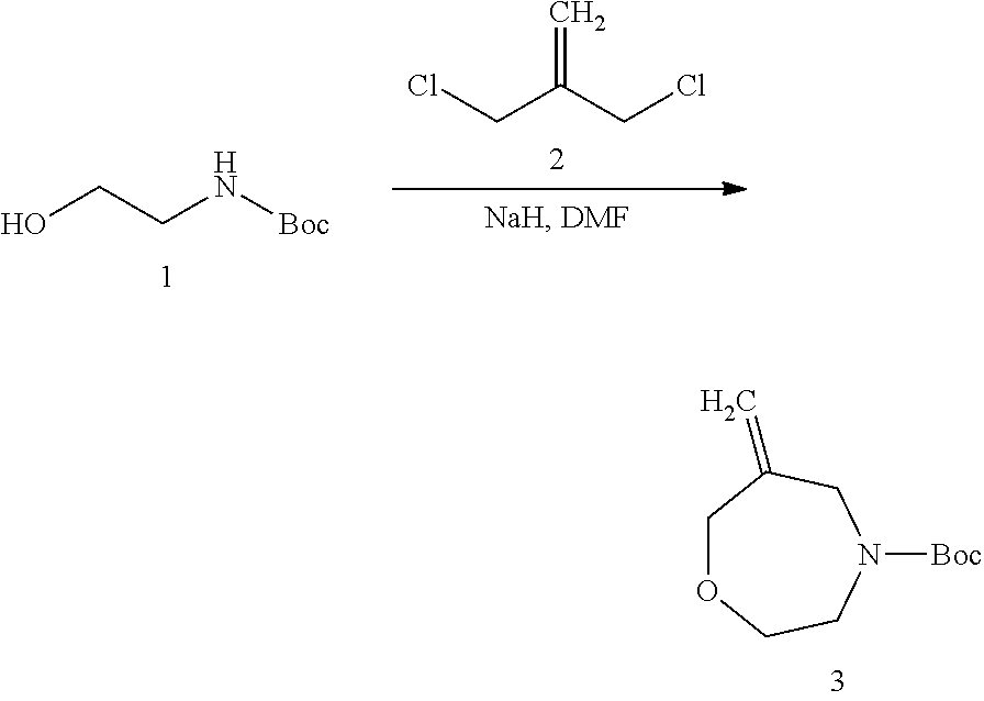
OCCN[Boc].ClCC(CCl)=C.C1OCCN([Boc])CC1=C
